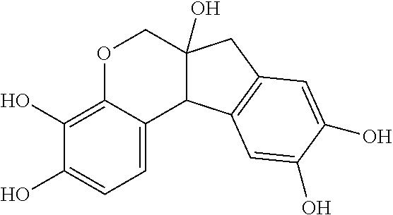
O1C2=C(O)C(O)=CC=C2C2C(O)(C1)CC1=C2C=C(O)C(O)=C1
